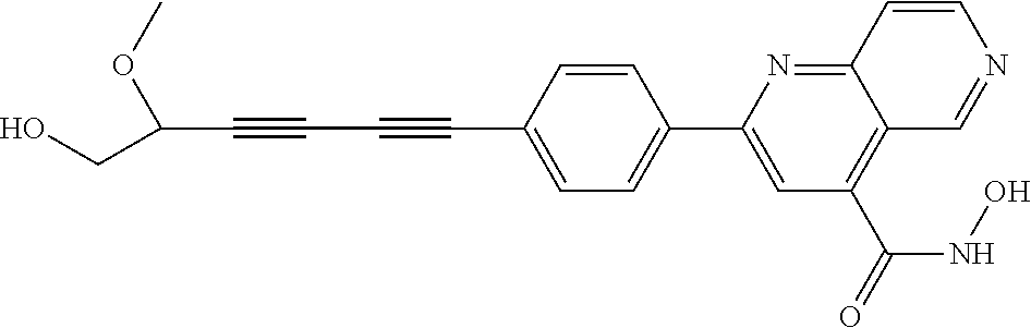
C1=CC(C#CC#CC(OC)CO)=CC=C1C1=CC(C(=O)NO)=C2C(=N1)C=CN=C2
